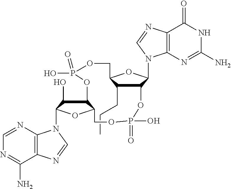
C1(O)C(N2C3=C(N=C2)C(N)=NC=N3)OC2C1OP(=O)(O)OCC1OC(N3C4=C(C(=O)NC(N)=N4)N=C3)C(OP(O)(=O)OC2)C1CCC
